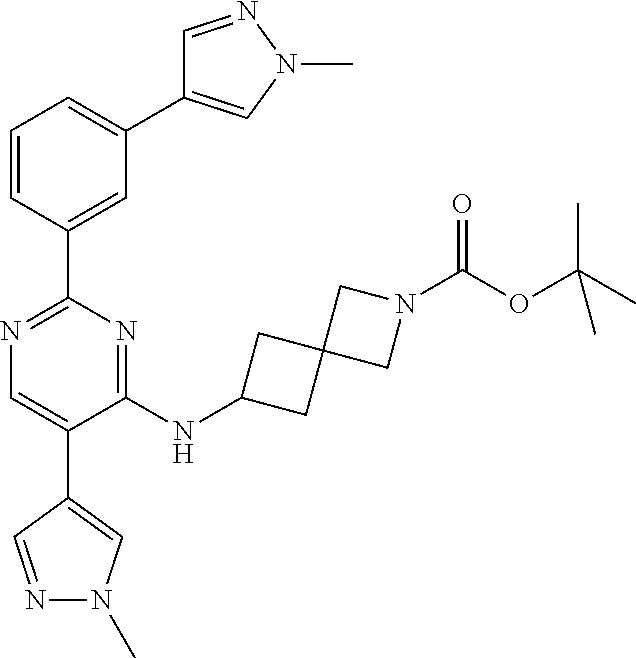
C1=CC(C2=NC=C(C3=CN(C)N=C3)C(NC3CC4(C3)CN(C(OC(C)(C)C)=O)C4)=N2)=CC(C2=CN(C)N=C2)=C1
